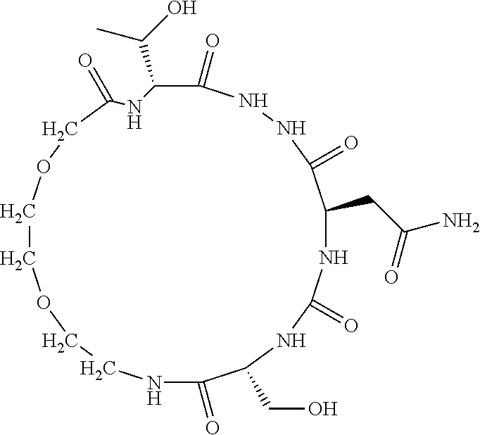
C1(=O)NNC(=O)C(CC(N)=O)NC(=O)NC(CO)C(=O)NCCOCCOCC(=O)NC1C(O)C
